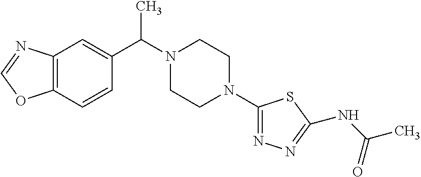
C12=C(C=CC(C(N3CCN(C4=NN=C(NC(C)=O)S4)CC3)C)=C1)OC=N2
